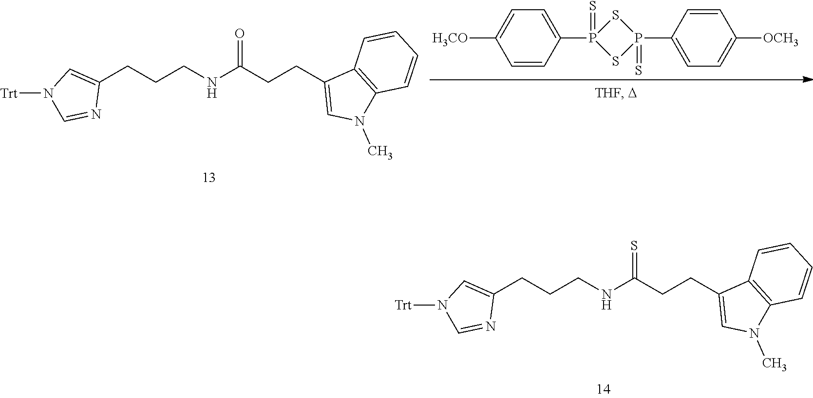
C1(CCCNC(=S)CCC2=CN(C)C3=C2C=CC=C3)=CN([Trt])C=N1.C1(CCCNC(=O)CCC2=CN(C)C3=C2C=CC=C3)=CN([Trt])C=N1.C1=C(P2(=S)SP(C3=CC=C([OCH3])C=C3)(=S)S2)C=CC([H3CO])=C1
